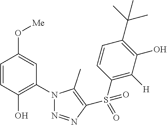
C1=CC(O)=C(N2N=NC(S(C3=C([H])C(O)=C(C(C)(C)C)C=C3)(=O)=O)=C2C)C=C1O[Me]
